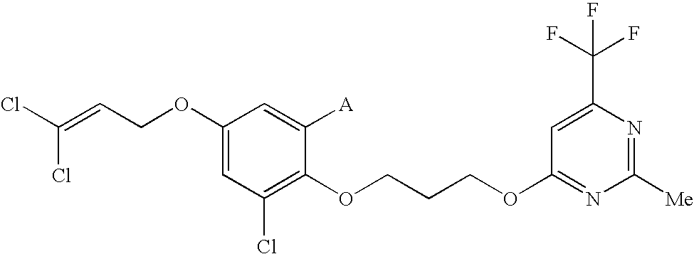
C1(OCC=C(Cl)Cl)=CC(Cl)=C(OCCCOC2=NC([Me])=NC(C(F)(F)F)=C2)C([A])=C1
